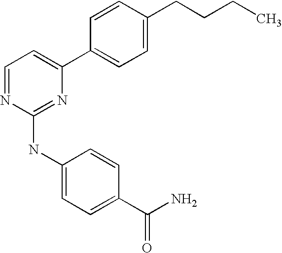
C1=CC(C2=CC=NC(NC3=CC=C(C(N)=O)C=C3)=N2)=CC=C1CCCC
